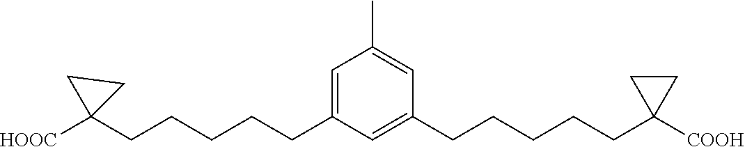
C1(CCCCCC2([HOOC])CC2)=CC(C)=CC(CCCCCC2([COOH])CC2)=C1
